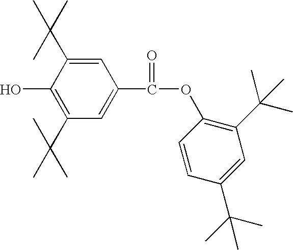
C1(O)=C(C(C)(C)C)C=C(C(=O)OC2=C(C(C)(C)C)C=C(C(C)(C)C)C=C2)C=C1C(C)(C)C
